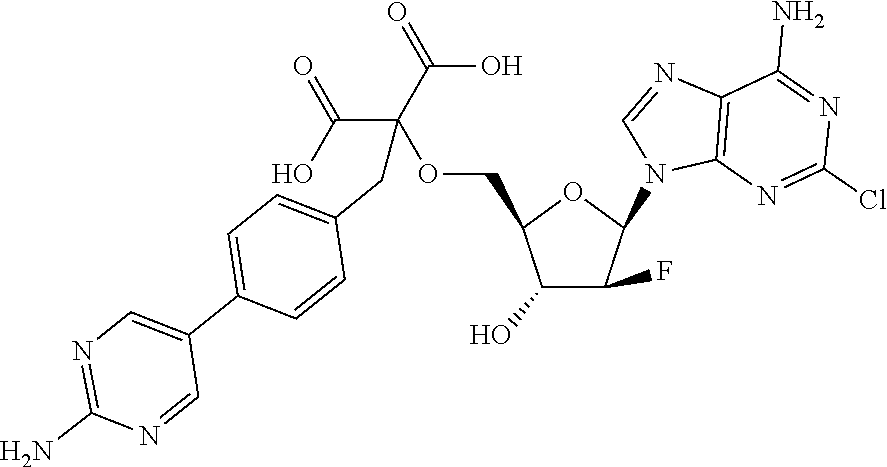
C1(O)C(F)C(N2C3=C(N=C2)C(N)=NC(Cl)=N3)OC1COC(C(O)=O)(C(O)=O)CC1=CC=C(C2=CN=C(N)N=C2)C=C1
